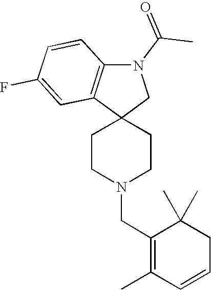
C12(CN(C(C)=O)C3=C1C=C(F)C=C3)CCN(CC1=C(C)C=CCC1(C)C)CC2
